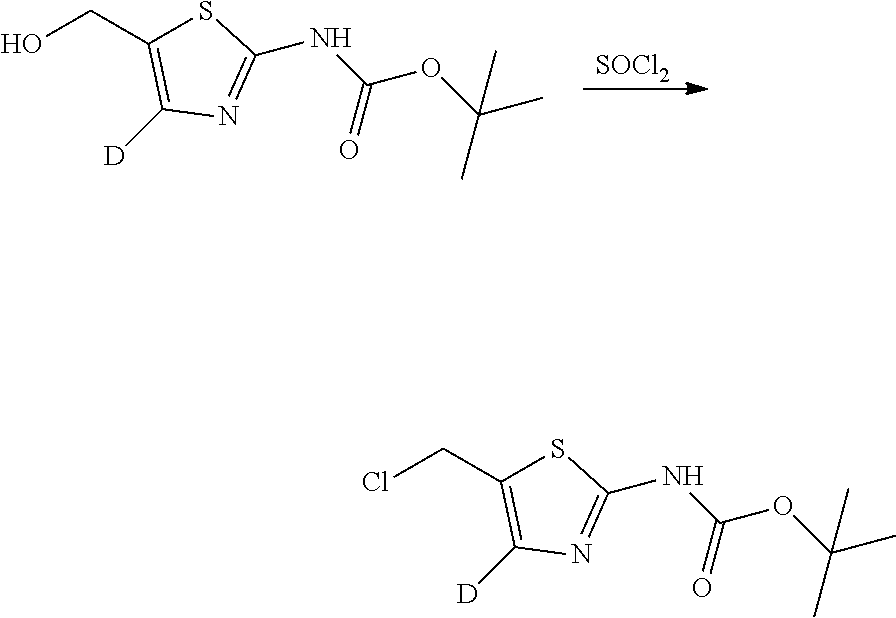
[SOCl2].C(C1=C([D])N=C(NC(OC(C)(C)C)=O)S1)O.C(C1=C([D])N=C(NC(OC(C)(C)C)=O)S1)Cl
